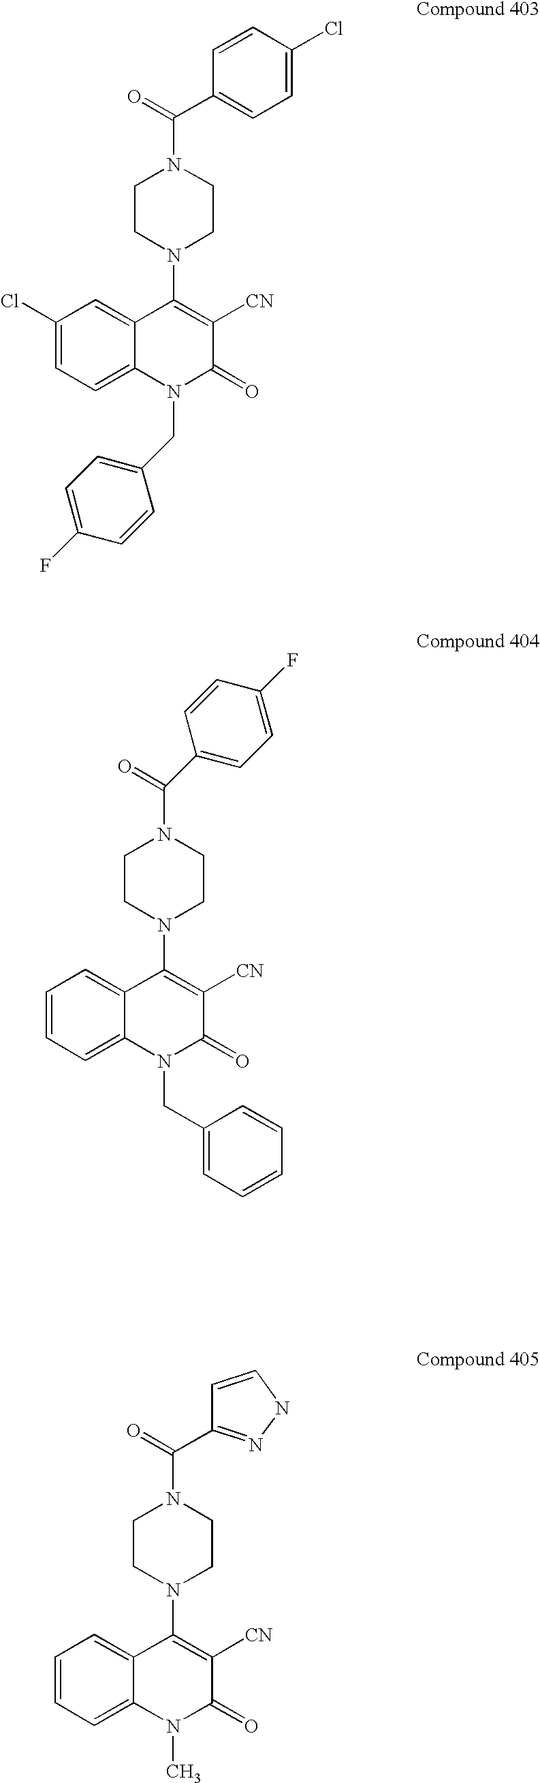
C1=C(Cl)C=CC(C(=O)N2CCN(C3=C([CN])C(=O)N(CC4=CC=C(F)C=C4)C4=CC=C(Cl)C=C34)CC2)=C1.C(=O)(N1CCN(C2=C([CN])C(=O)N(CC3=CC=CC=C3)C3=CC=CC=C23)CC1)C1=CC=C(F)C=C1.C(=O)(N1CCN(C2=C([CN])C(=O)N(C)C3=CC=CC=C23)CC1)C1=NNC=C1
